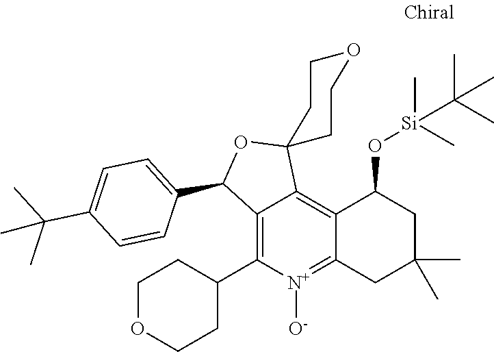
C1OCCC(C2=C3C(=C4C(=[N+]2[O-])CC(C)(C)CC4O[Si](C)(C)C(C)(C)C)C2(OC3C3=CC=C(C(C)(C)C)C=C3)CCOCC2)C1
